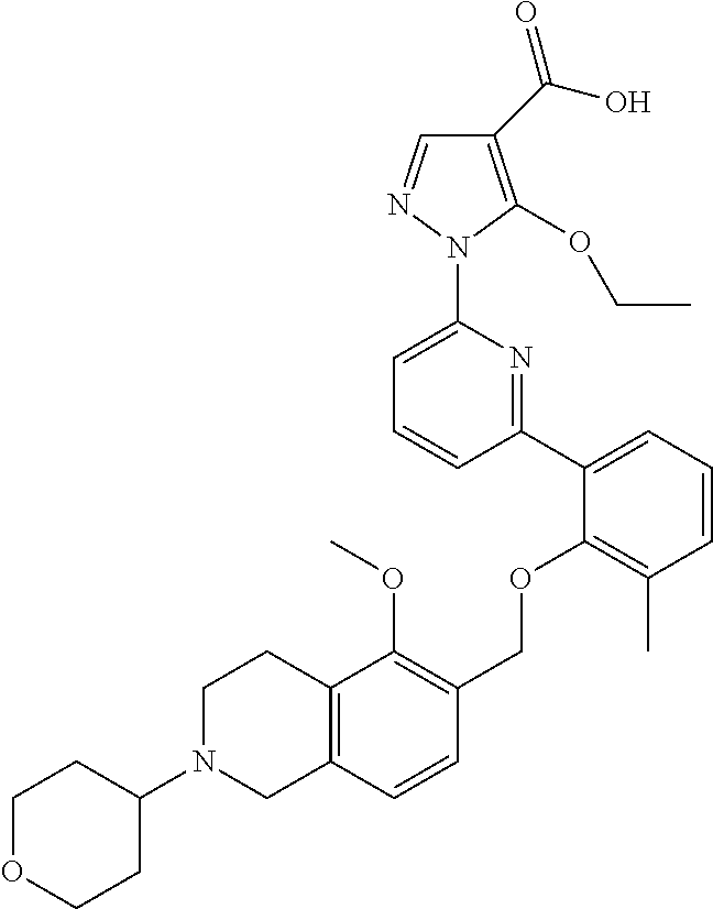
C1(C(O)=O)=C(OCC)N(C2=CC=CC(C3=CC=CC(C)=C3OCC3=C(OC)C4=C(C=C3)CN(C3CCOCC3)CC4)=N2)N=C1
